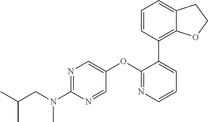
N1=C(N(CC(C)C)C)N=CC(OC2=NC=CC=C2C2=C3C(=CC=C2)CCO3)=C1
